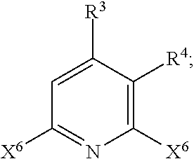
C1([X6])=NC([X6])=C([R4])C([R3])=C1
